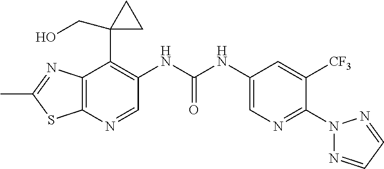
N1=C(C)SC2=C1C(C1(CO)CC1)=C(NC(NC1=CN=C(N3N=CC=N3)C([CF3])=C1)=O)C=N2
